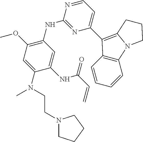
C1(C2=C3N(C4=C2C=CC=C4)CCC3)=CC=NC(NC2=C(OC)C=C(N(C)CCN3CCCC3)C(NC(C=C)=O)=C2)=N1
